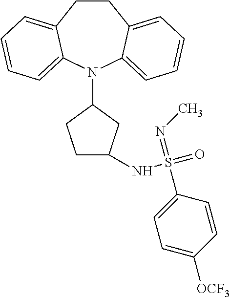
C1CC2=CC=CC=C2N(C2CCC(NS(=O)(=NC)C3=CC=C([OCF3])C=C3)C2)C2=CC=CC=C12
